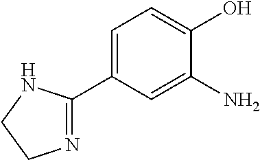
C1=C(C2=NCCN2)C=C(N)C(O)=C1
